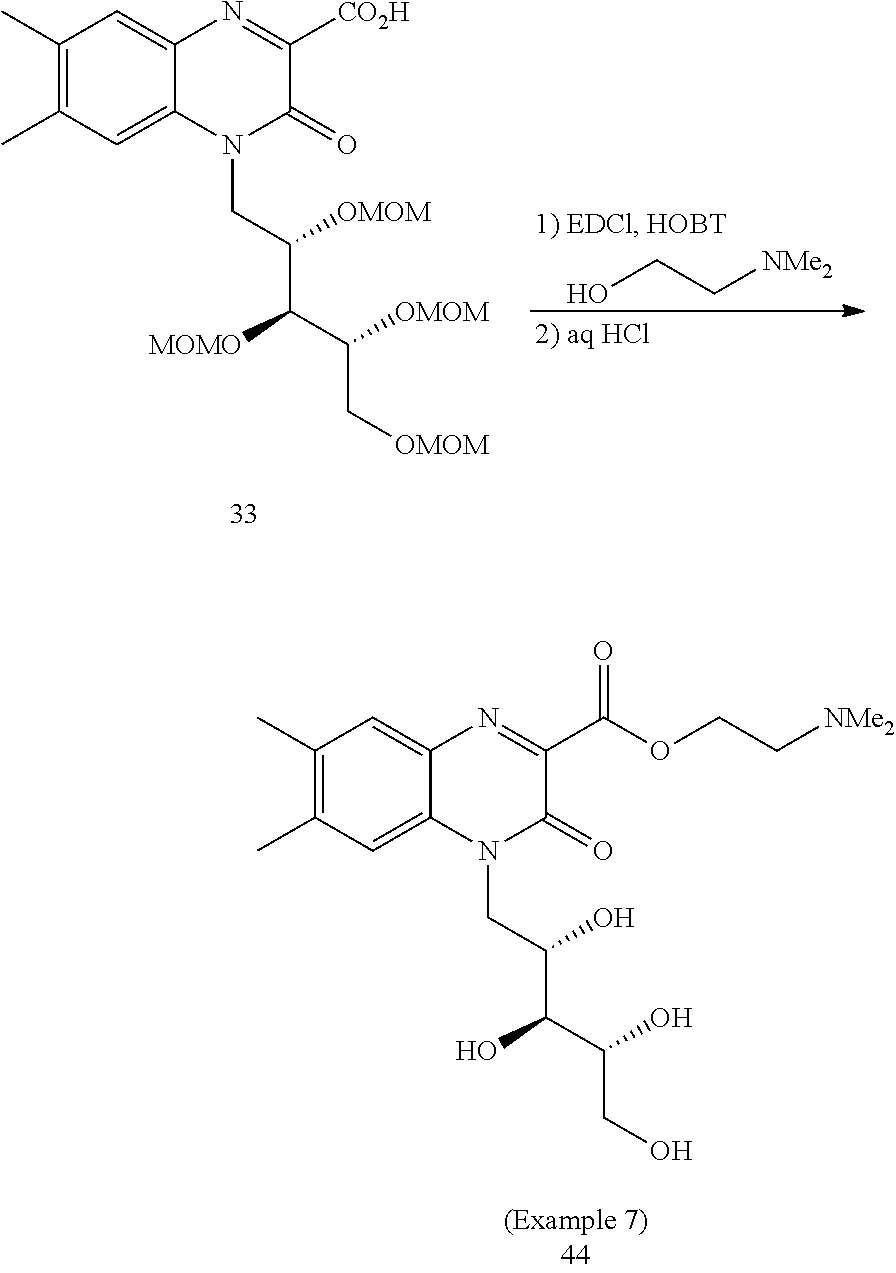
C1(C)=C(C)C=C2C(=C1)N=C([CO2H])C(=O)N2CC(C(C(C[OMOM])[OMOM])[MOMO])[OMOM].OCC[NMe2].C1(C)=C(C)C=C2C(=C1)N=C(C(OCC[NMe2])=O)C(=O)N2CC(C(C(CO)O)O)O
